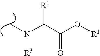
C(C(O[R1])=O)([R1])N([R3])C
